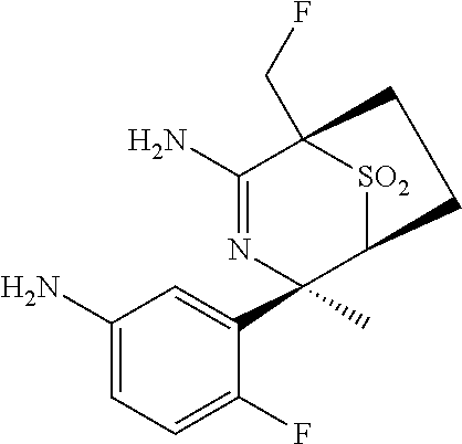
C1(N)=CC=C(F)C(C2(C)C3[SO2]C(CF)(C(N)=N2)CC3)=C1
